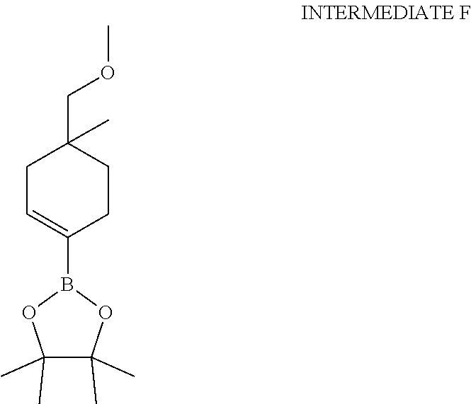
C1=C(B2OC(C)(C)C(C)(C)O2)CCC(COC)(C)C1
